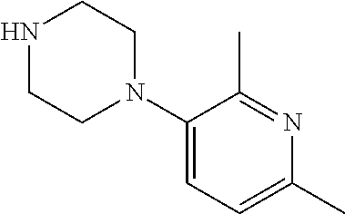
C1(N2CCNCC2)=CC=C(C)N=C1C
